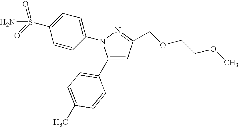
C1(N2C(C3=CC=C(C)C=C3)=CC(COCCOC)=N2)=CC=C(S(=O)(=O)N)C=C1
